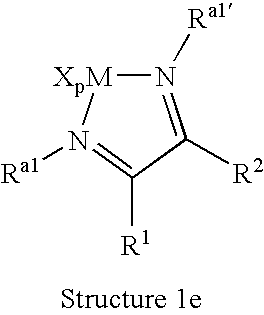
N1([Ra1])=C([R2])C([R1])=N([Ra1])[XpM]1
